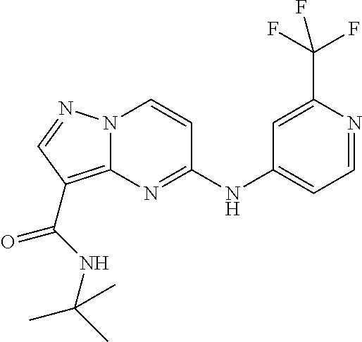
C1=NC(C(F)(F)F)=CC(NC2=NC3=C(C(=O)NC(C)(C)C)C=NN3C=C2)=C1
